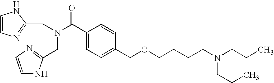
C1(C(N(CC2=NC=CN2)CC2=NC=CN2)=O)=CC=C(COCCCCN(CCC)CCC)C=C1
